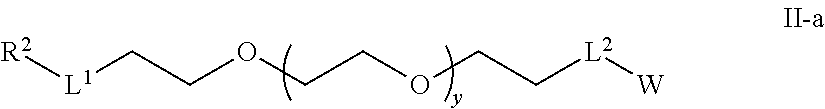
[R2][L1]CCOCCOCC[L2][W]
